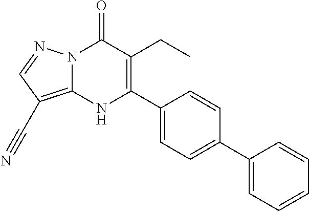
N12C(=C(C#N)C=N1)NC(C1=CC=C(C3=CC=CC=C3)C=C1)=C(CC)C2=O
